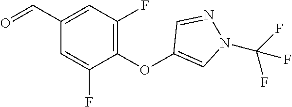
C1=C(F)C(OC2=CN(C(F)(F)F)N=C2)=C(F)C=C1C=O
